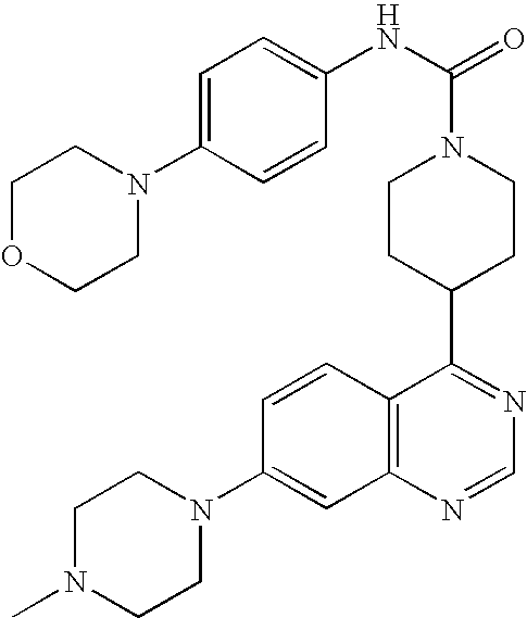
N1(C2=CC3=C(C=C2)C(C2CCN(C(NC4=CC=C(N5CCOCC5)C=C4)=O)CC2)=NC=N3)CCN(C)CC1
